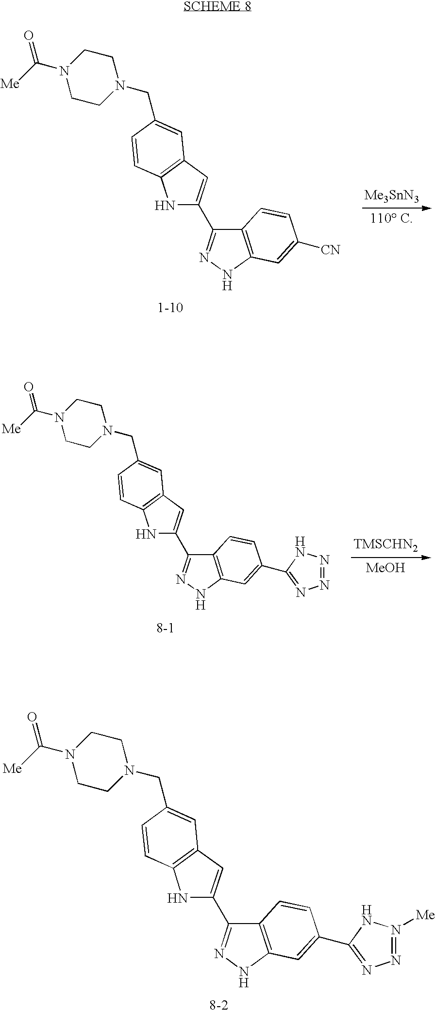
[Me3SnN3].C12=C(NN=C1C1=CC3=C(N1)C=CC(CN1CCN(C([Me])=O)CC1)=C3)C=C([CN])C=C2.[MeOH].C12=C(NN=C1C1=CC3=C(N1)C=CC(CN1CCN(C([Me])=O)CC1)=C3)C=C(C1=NN=NN1)C=C2.C12=C(NN=C1C1=CC3=C(N1)C=CC(CN1CCN(C([Me])=O)CC1)=C3)C=C(C1=NN=N([Me])N1)C=C2
